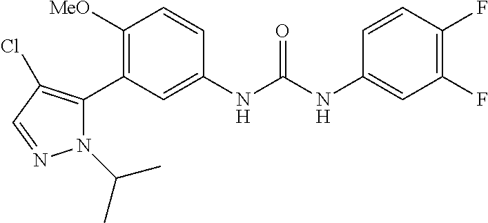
C1([MeO])=C(C2=C(Cl)C=NN2C(C)C)C=C(NC(NC2=CC(F)=C(F)C=C2)=O)C=C1
